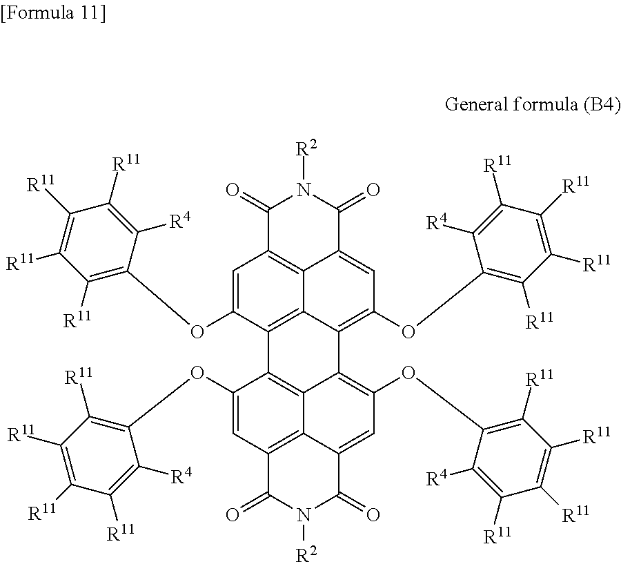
C1(=O)C2=C3C(=CC(OC4=C([R11])C([R11])=C([R11])C([R11])=C4[R4])=C4C3=C(C3=C5C4=C(OC4=C([R11])C([R11])=C([R11])C([R11])=C4[R4])C=C4C5=C(C=C3OC3=C([R11])C([R11])=C([R11])C([R11])=C3[R4])C(=O)N([R2])C4=O)C(OC3=C([R11])C([R11])=C([R11])C([R11])=C3[R4])=C2)C(=O)N1[R2]
